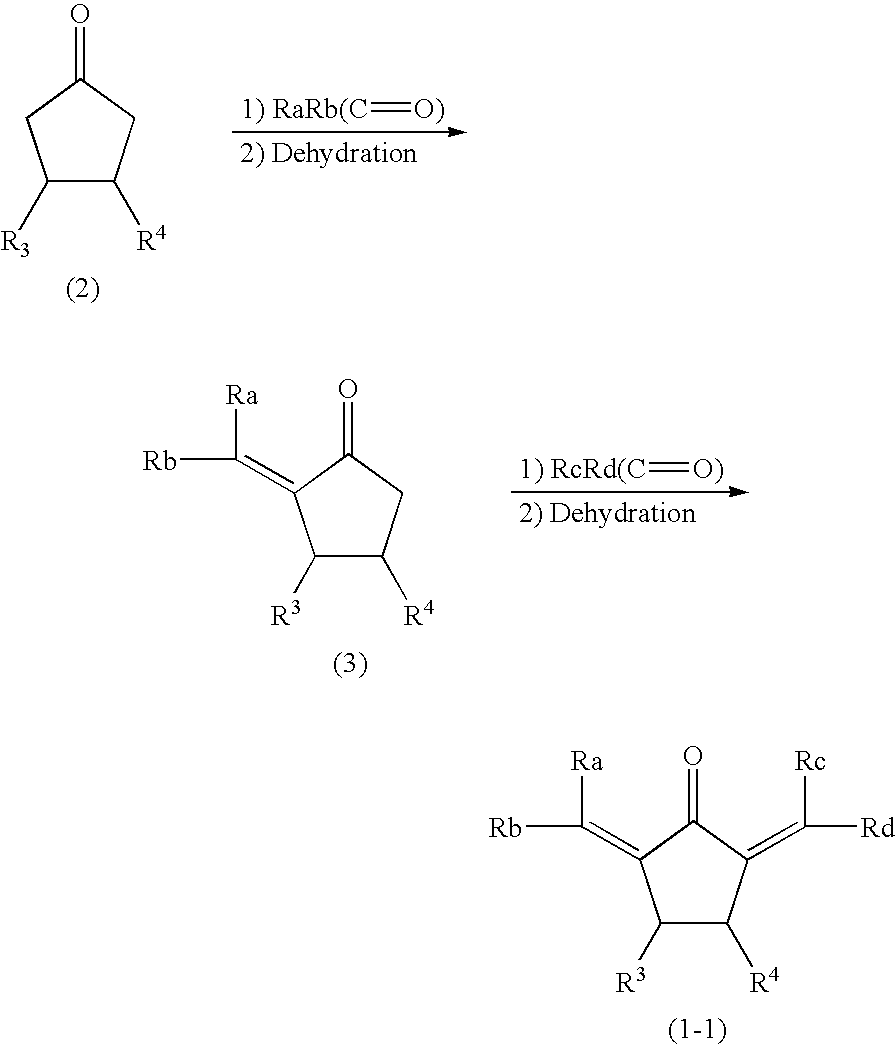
C1([R3])C([R4])C(=C([Rd])[Rc])C(=O)C1=C([Rb])[Ra].C1([R3])C([R4])CC(=O)C1.[1) RaRb(C]=[O)].C1([R3])C([R4])CC(=O)C1=C([Rb])[Ra].[1) RcRd(C]=[O)]
